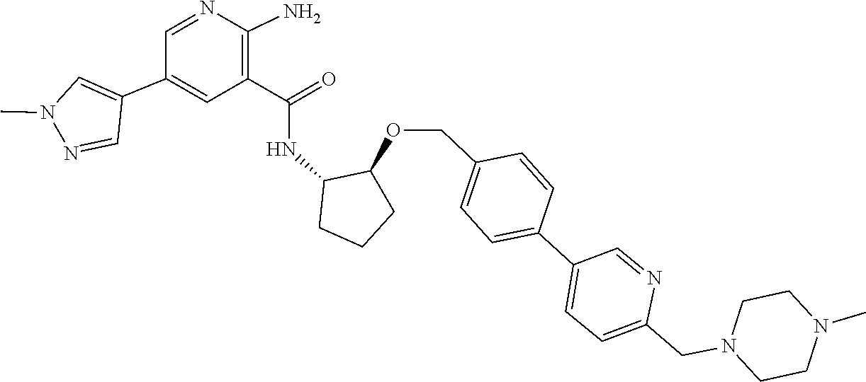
C1CN(CC2=CC=C(C3=CC=C(COC4C(NC(C5=C(N)N=CC(C6=CN(C)N=C6)=C5)=O)CCC4)C=C3)C=N2)CCN1C
